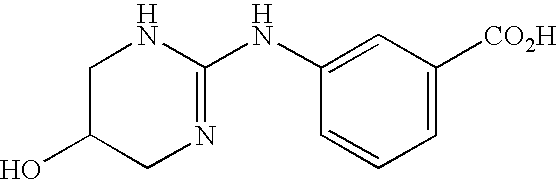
C1=C([CO2H])C=C(NC2=NCC(O)CN2)C=C1
